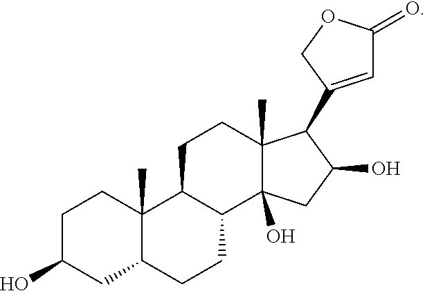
C1C(O)CC2C(C)(C1)C1C(CC2)C2(O)C(C)(CC1)C(C1=CC(=O)OC1)C(O)C2
